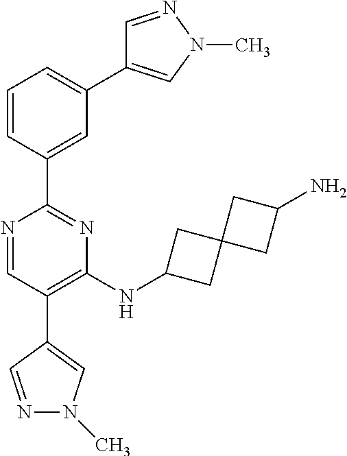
C1=CC(C2=NC(NC3CC4(C3)CC(N)C4)=C(C3=CN(C)N=C3)C=N2)=CC(C2=CN(C)N=C2)=C1
